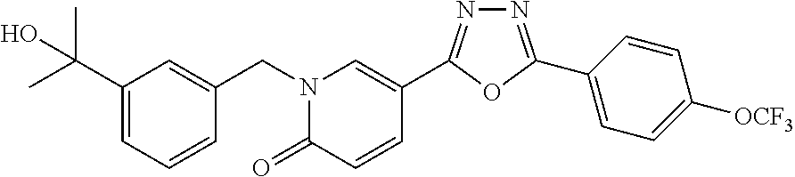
C1(C(C)(C)O)=CC=CC(CN2C(=O)C=CC(C3=NN=C(C4=CC=C([OCF3])C=C4)O3)=C2)=C1
